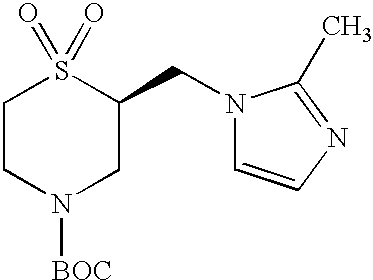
C1CN([BOC])CC(CN2C=CN=C2C)S1(=O)=O
